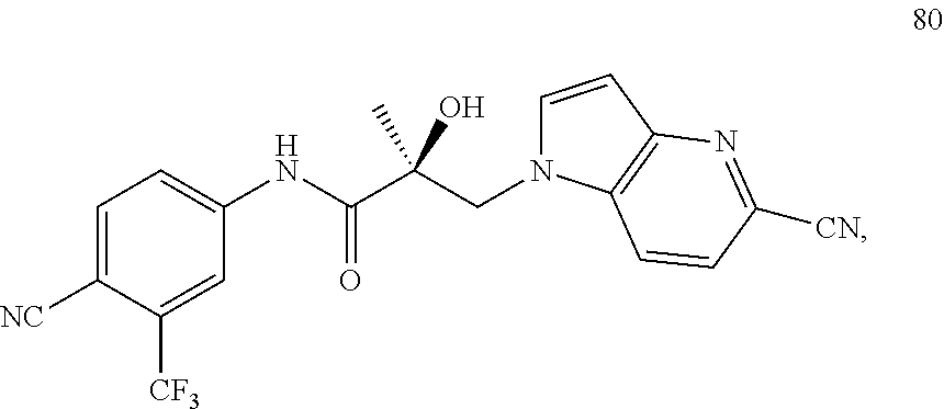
C1=C([NC])C([CF3])=CC(NC(C(CN2C=CC3=C2C=CC([CN])=N3)(O)C)=O)=C1
